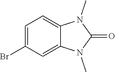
C12=CC=C(Br)C=C1N(C)C(=O)N2C
